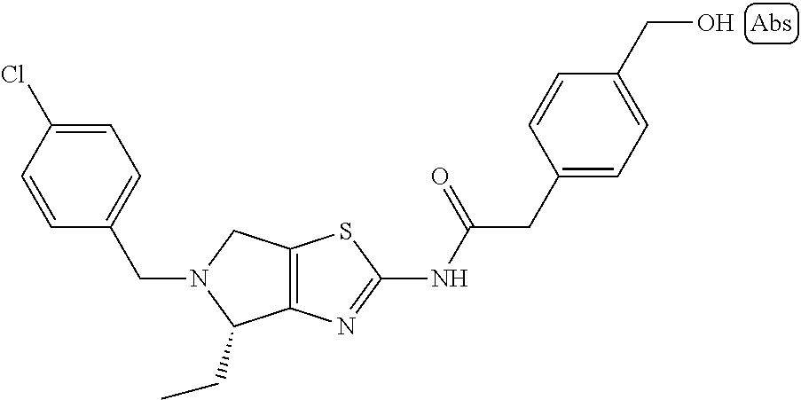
C12=C(N=C(NC(CC3=CC=C(CO)C=C3)=O)S1)C(CC)N(CC1=CC=C(Cl)C=C1)C2
